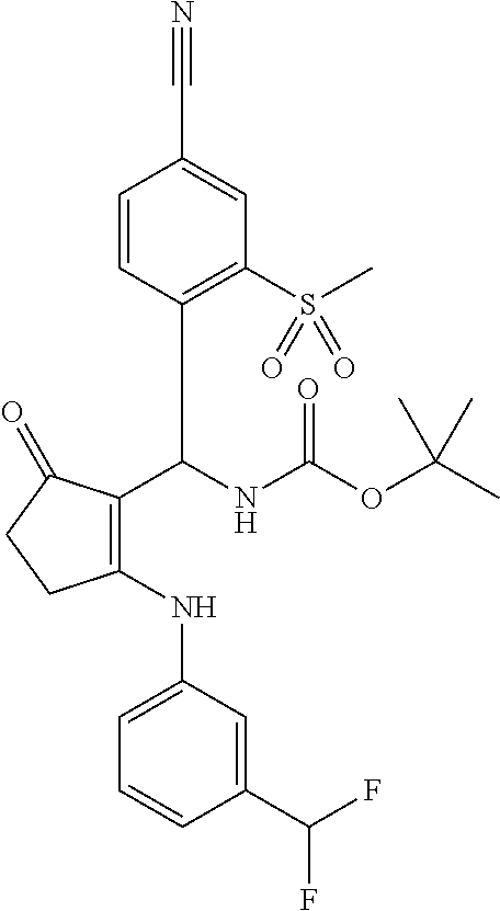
N(C(OC(C)(C)C)=O)C(C1=C(S(C)(=O)=O)C=C(C#N)C=C1)C1=C(NC2=CC=CC(C(F)F)=C2)CCC1=O
